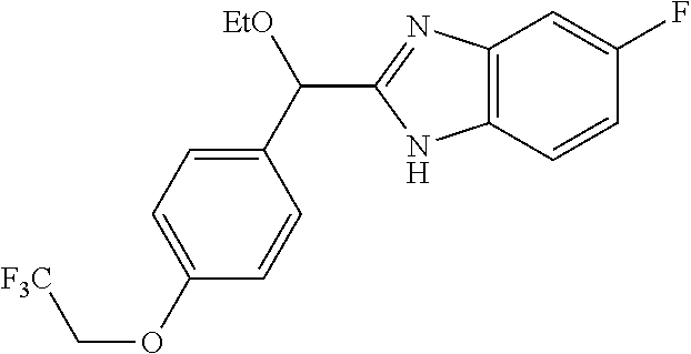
C1(C([EtO])C2=NC3=C(N2)C=CC(F)=C3)=CC=C(OC[F3C])C=C1
